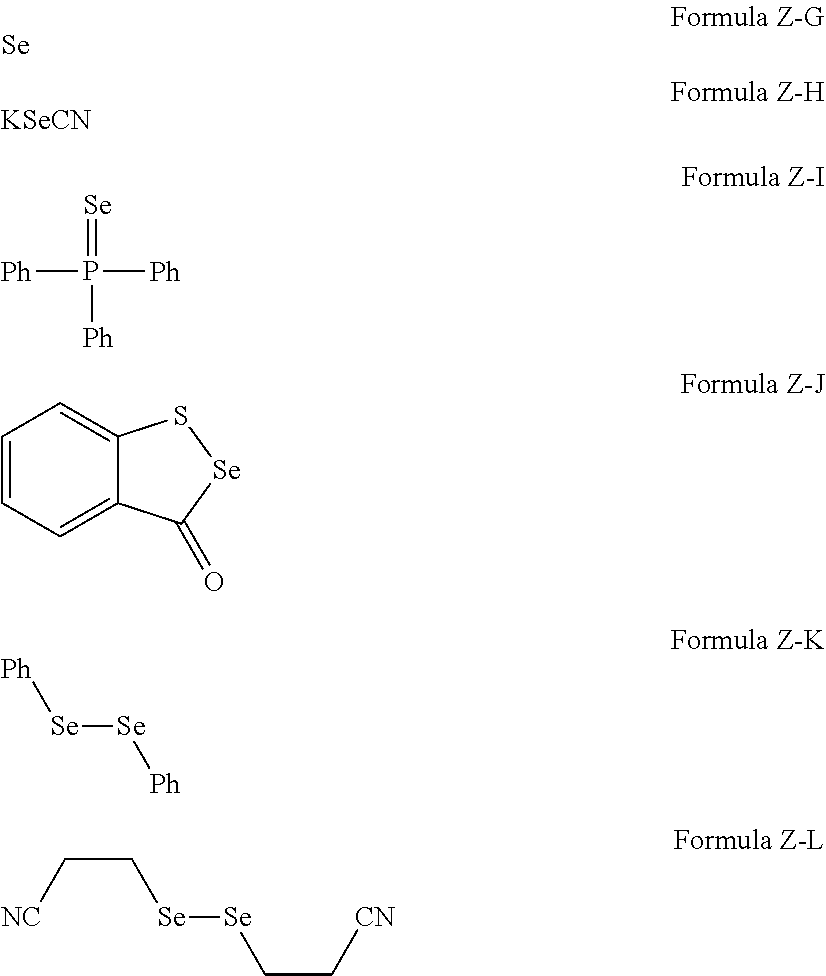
[Se].[KSeCN].[Se]=P([Ph])([Ph])[Ph].C1=CC=C2C(=C1)S[Se]C2=O.[Se]([Se][Ph])[Ph].[Se]([Se]CC[CN])CC[NC]
